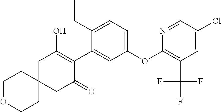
C1C2(CC(=O)C(C3=CC(OC4=C(C(F)(F)F)C=C(Cl)C=N4)=CC=C3CC)=C1O)CCOCC2
